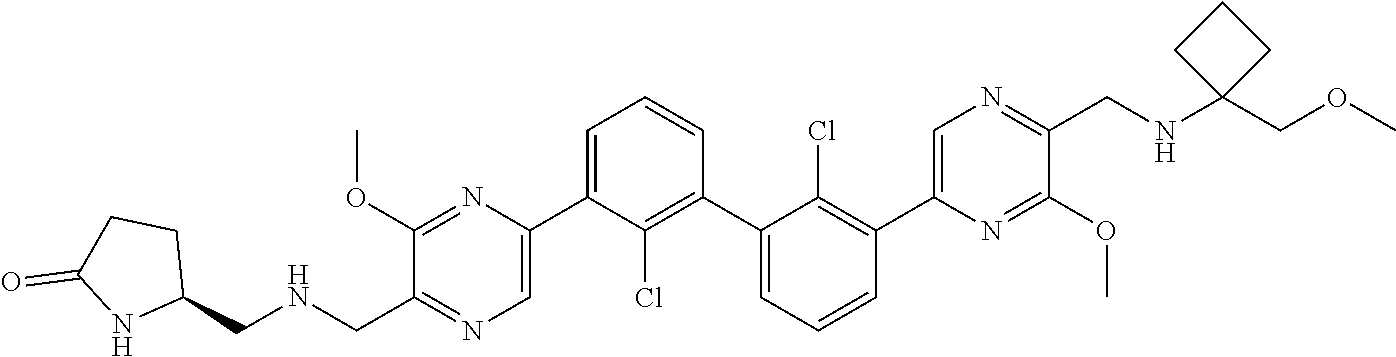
C1(OC)=NC(C2=CC=CC(C3=CC=CC(C4=CN=C(CNC5(COC)CCC5)C(OC)=N4)=C3Cl)=C2Cl)=CN=C1CNCC1CCC(=O)N1
